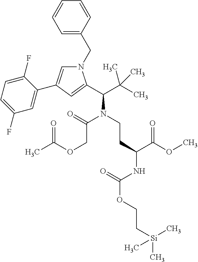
N1(CC2=CC=CC=C2)C=C(C2=CC(F)=CC=C2F)C=C1C(C(C)(C)C)N(CCC(NC(OCC[Si](C)(C)C)=O)C(OC)=O)C(=O)COC(C)=O
